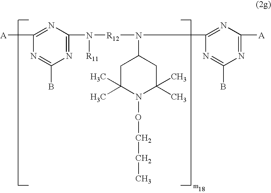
[A]C1=NC(N([R12]N(C2=NC([A])=NC(B)=N2)C2CC(C)(C)N(OCCC)C(C)(C)C2)[R11])=NC(B)=N1
